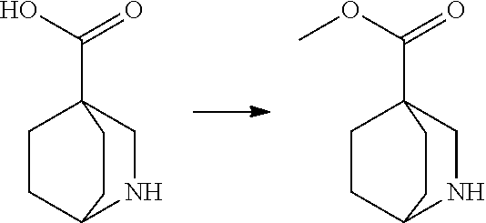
C1CC2NCC1(C(O)=O)CC2.C1CC2NCC1(C(OC)=O)CC2
